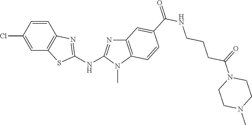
C1(Cl)=CC2=C(C=C1)N=C(NC1=NC3=C(N1C)C=CC(C(NCCCC(N1CCN(C)CC1)=O)=O)=C3)S2
